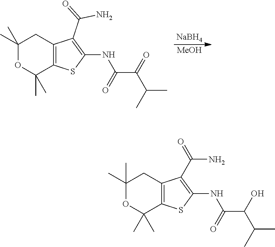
C1(C)(C)OC(C)(C)C2=C(C1)C(C(N)=O)=C(NC(=O)C(C(C)C)O)S2.[NaBH4].[MeOH].C1(C)(C)OC(C)(C)C2=C(C1)C(C(=O)N)=C(NC(=O)C(C(C)C)=O)S2
